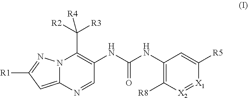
N12C(=CC([R1])=N1)N=CC(NC(NC1=C([R8])[X2]=[X1]C([R5])=C1)=O)=C2C([R2])([R3])[R4]
